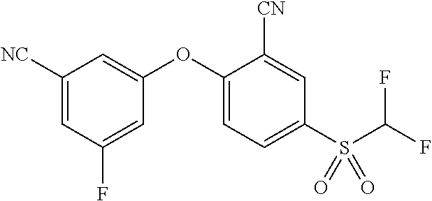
C1([NC])=CC(F)=CC(OC2=CC=C(S(C(F)F)(=O)=O)C=C2[CN])=C1
